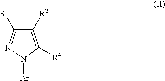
C1([R2])=C([R4])N([Ar])N=C1[R1]
